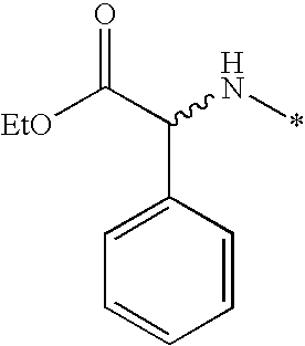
C(N*)(C([EtO])=O)C1=CC=CC=C1
